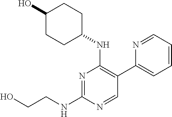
N1=C(NCCO)N=CC(C2=CC=CC=N2)=C1NC1CCC(O)CC1
